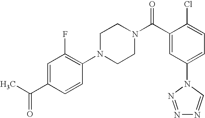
O=C(C1=CC(F)=C(N2CCN(C(C3=CC(N4C=NN=N4)=CC=C3Cl)=O)CC2)C=C1)C
